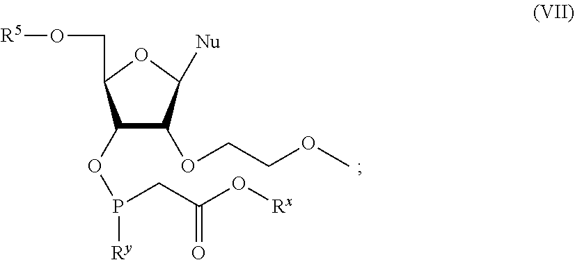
C1(OP([Ry])CC(O[Rx])=O)C(OCCOC)C([Nu])OC1CO[R5]
